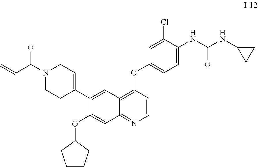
C=CC(N1CCC(C2=CC3=C(OC4=CC=C(NC(NC5CC5)O)C(Cl)=C4)C=CN=C3C=C2OC2CCCC2)=CC1)O
